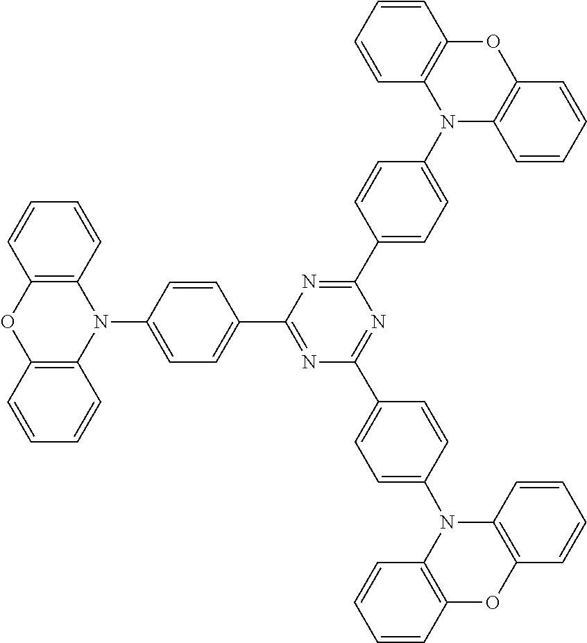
C12=C(N(C3=CC=C(C4=NC(C5=CC=C(N6C7=C(C=CC=C7)OC7=C6C=CC=C7)C=C5)=NC(C5=CC=C(N6C7=C(C=CC=C7)OC7=C6C=CC=C7)C=C5)=N4)C=C3)C3=C(O1)C=CC=C3)C=CC=C2
